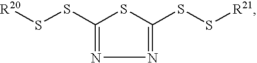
N1=C(SS[R21])SC(SS[R20])=N1
